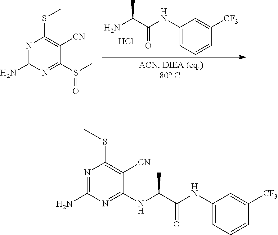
C1(NC(C(NC2=NC(N)=NC(SC)=C2[CN])C)=O)=CC=CC([CF3])=C1.CS(C1=NC(N)=NC(SC)=C1[CN])=O.C1(NC(=O)C(N)C)=CC=CC([CF3])=C1.Cl
